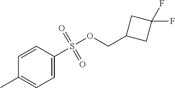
C1=C(S(=O)(=O)OCC2CC(F)(F)C2)C=CC(C)=C1
